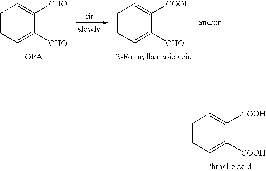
C1=CC=C([CHO])C([CHO])=C1.C1=CC=C([CHO])C([COOH])=C1.C1=CC=C([COOH])C([COOH])=C1
